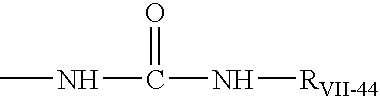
CNC(N[RVII-44])=O
